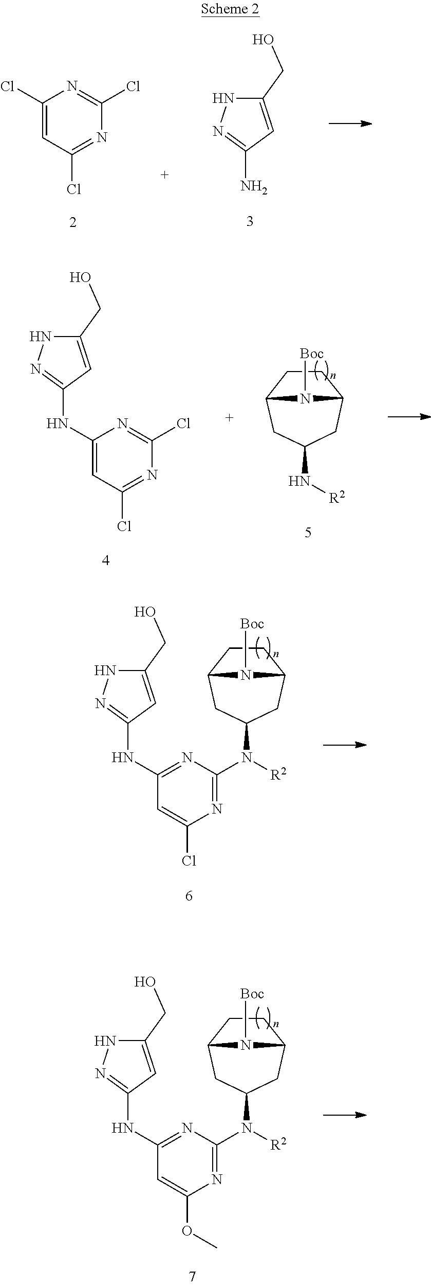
C1(CO)=CC(N)=NN1.C1(Cl)=CC(Cl)=NC(Cl)=N1.C1(CO)=CC(NC2=CC(Cl)=NC(Cl)=N2)=NN1.C12CC(N[R2])CC(CC1)N2[Boc].C1(CO)=CC(NC2=NC(N(C3CC4CCC(C3)N4[Boc])[R2])=NC(Cl)=C2)=NN1.C1(CO)=CC(NC2=NC(N(C3CC4CCC(C3)N4[Boc])[R2])=NC(OC)=C2)=NN1
